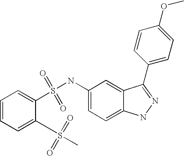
C1=CC=C(S(=O)(=O)C)C(S(NC2=CC=C3C(=C2)C(C2=CC=C(OC)C=C2)=NN3)(=O)=O)=C1
